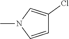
CN1C=CC(Cl)=C1
